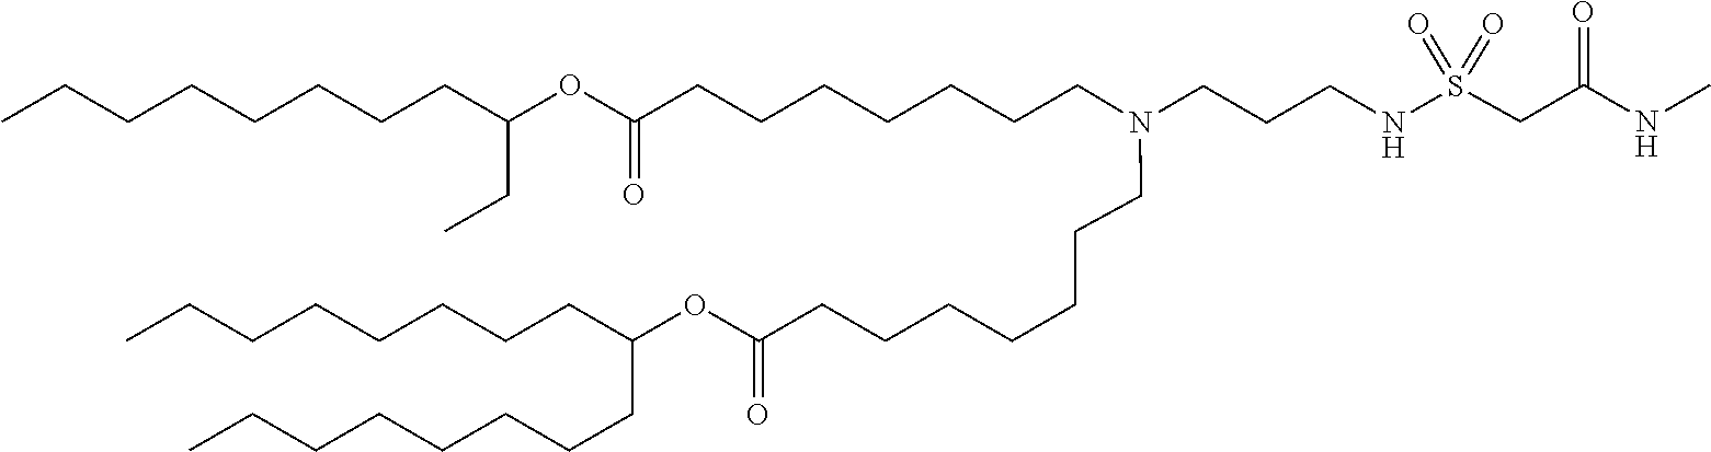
C(CCCC(CCCCCCCC)OC(=O)CCCCCCCN(CCCNS(=O)(=O)CC(=O)NC)CCCCCCCC(OC(CC)CCCCCCCC)=O)CCCC
